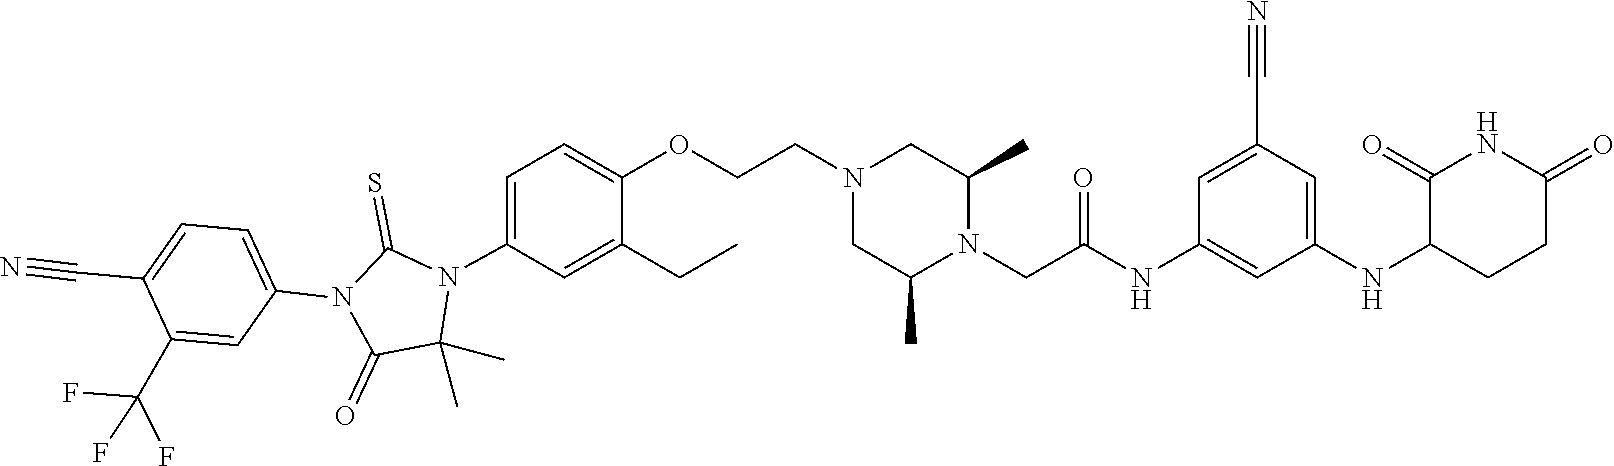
C1(C)(C)N(C2=CC=C(OCCN3CC(C)N(CC(NC4=CC(NC5C(=O)NC(=O)CC5)=CC(C#N)=C4)=O)C(C)C3)C(CC)=C2)C(=S)N(C2=CC=C(C#N)C(C(F)(F)F)=C2)C1=O
